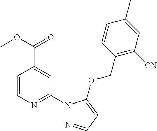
C1=CN=C(N2N=CC=C2OCC2=C([CN])C=C(C)C=C2)C=C1C(=O)OC
